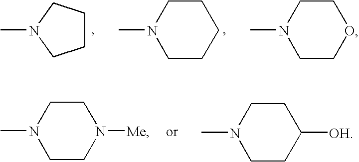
C1CCN(C)C1.C1CN(C)CCC1.C1CN(C)CCO1.C1CN(C)CCN1[Me].C1CN(C)CCC1[OH]
